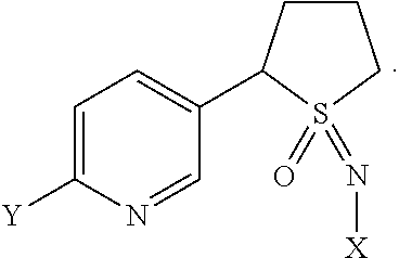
C1=C([Y])N=CC(C2CCCS2(=N[X])=O)=C1
